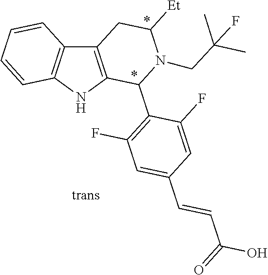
C12=C(NC3=C1C=CC=C3)C(C1=C(F)C=C(C=CC(O)=O)C=C1F)N(CC(C)(C)F)C([Et])C2
